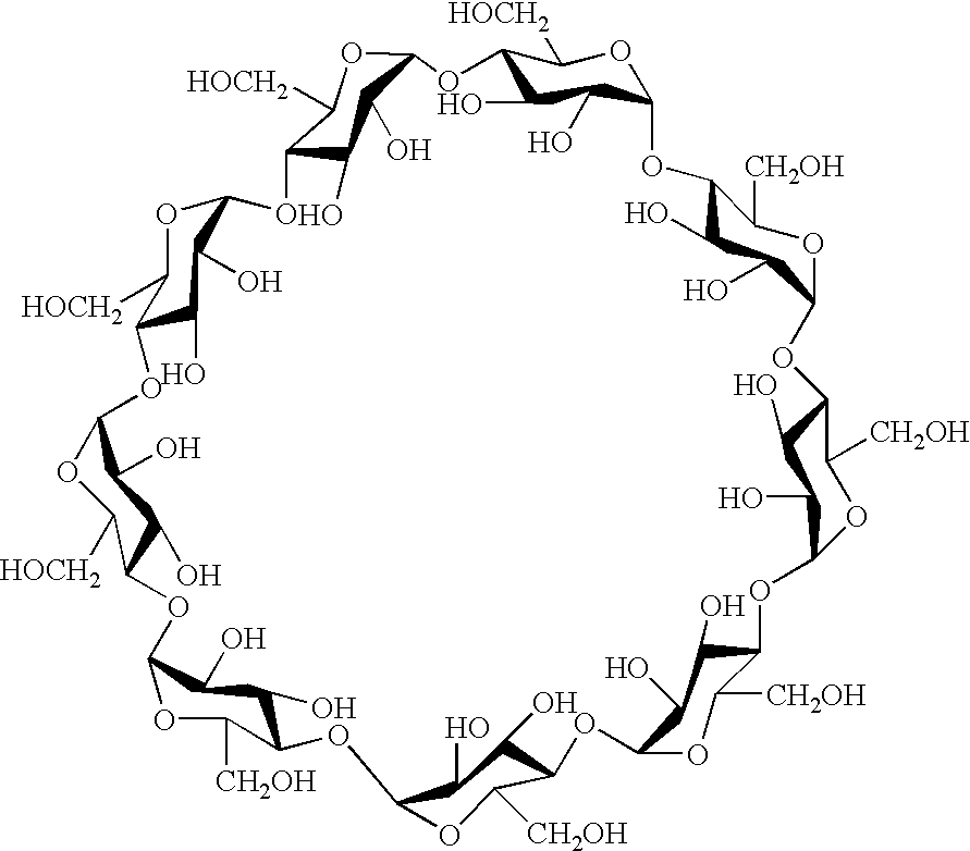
C12C(O)C(O)C(OC1[HOCH2])OC1C(O)C(O)C(OC1[CH2OH])OC1C(O)C(O)C(OC1[CH2OH])OC1C(O)C(O)C(OC1[CH2OH])OC1C(O)C(O)C(OC1[CH2OH])OC1C(O)C(O)C(OC1[CH2OH])OC1C(O)C(O)C(OC1[HOCH2])OC1C(O)C(O)C(OC1[HOCH2])OC1C(O)C(O)C(O2)OC1[HOCH2]
